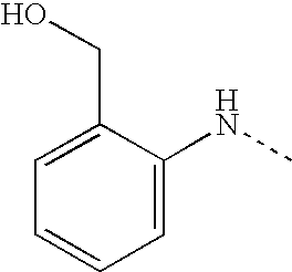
C1=C(CO)C(NC)=CC=C1
